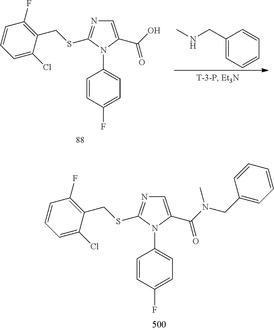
C1=C(C(O)=O)N(C2=CC=C(F)C=C2)C(SCC2=C(F)C=CC=C2Cl)=N1.C1(CNC)=CC=CC=C1.C1=C(C(N(CC2=CC=CC=C2)C)=O)N(C2=CC=C(F)C=C2)C(SCC2=C(F)C=CC=C2Cl)=N1
